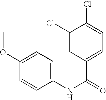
C1(Cl)=CC(C(=O)NC2=CC=C(OC)C=C2)=CC=C1Cl
